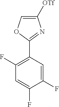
O1C(C2=C(F)C=C(F)C(F)=C2)=NC([OTf])=C1
